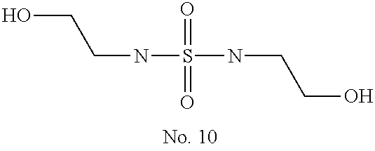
N(S(=O)(=O)NCCO)CCO
